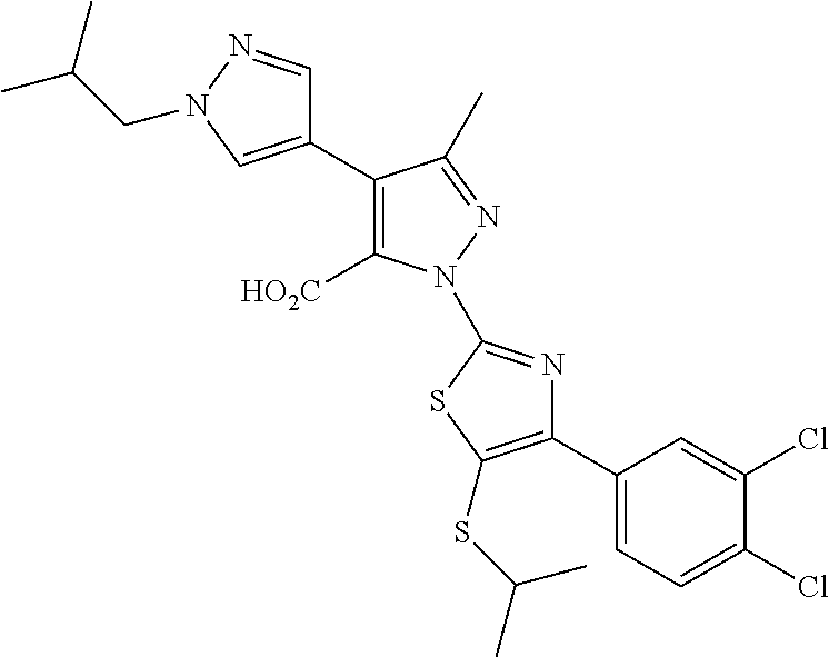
C1(C2=CN(CC(C)C)N=C2)=C([HO2C])N(C2=NC(C3=CC=C(Cl)C(Cl)=C3)=C(SC(C)C)S2)N=C1C
